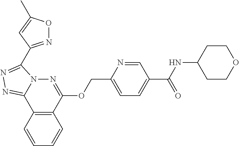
C1=CC2=C(C=C1)C(OCC1=CC=C(C(NC3CCOCC3)=O)C=N1)=NN1C2=NN=C1C1=NOC(C)=C1
